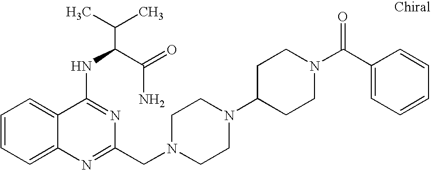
C1=CC=C2C(=C1)C(NC(C(N)=O)C(C)C)=NC(CN1CCN(C3CCN(C(C4=CC=CC=C4)=O)CC3)CC1)=N2
